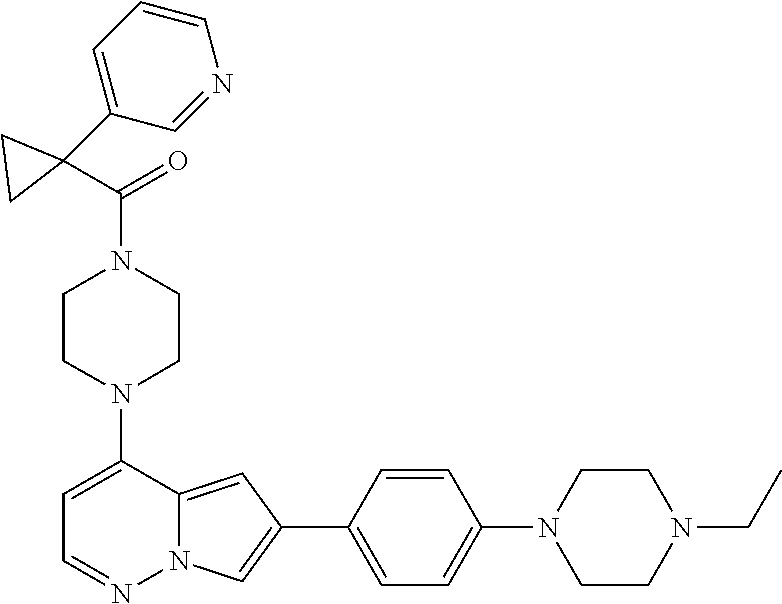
N1(C2=CC=NN3C2=CC(C2=CC=C(N4CCN(CC)CC4)C=C2)=C3)CCN(C(C2(C3=CC=CN=C3)CC2)=O)CC1
